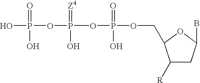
OP(OP(OP(=O)(O)OCC1C([R])CC(B)O1)(=[Z4])O)(=O)O
